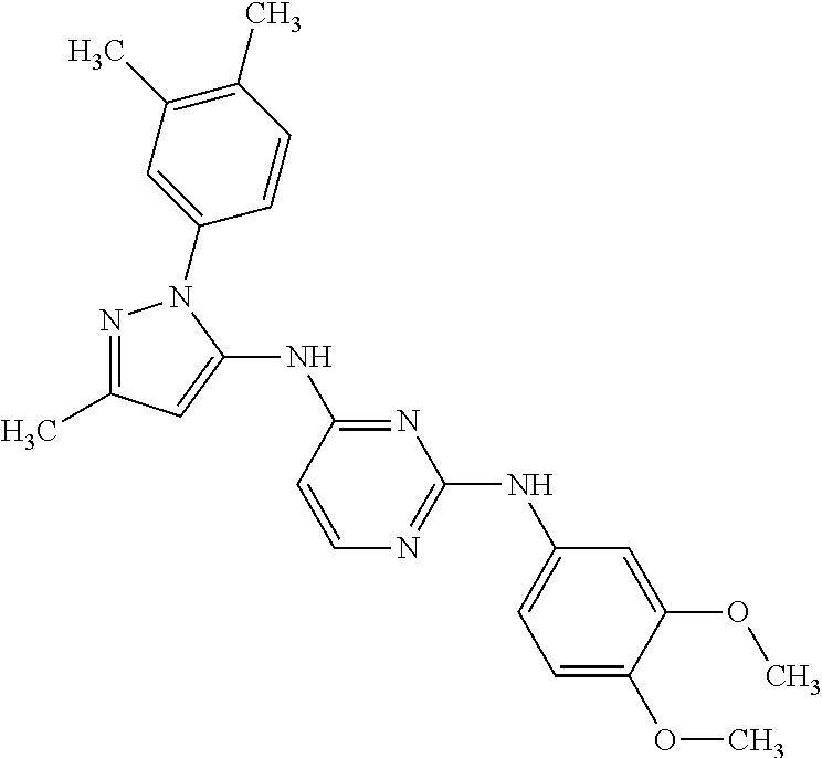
N1=C(C)C=C(NC2=NC(NC3=CC=C(OC)C(OC)=C3)=NC=C2)N1C1=CC(C)=C(C)C=C1
